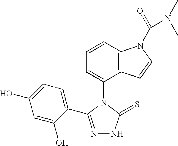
C1=CC2=C(C(N3C(=S)NN=C3C3=CC=C(O)C=C3O)=C1)C=CN2C(=O)N(C)C
